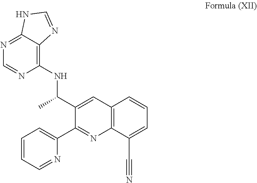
C1=C(C(NC2=C3C(=NC=N2)NC=N3)C)C(C2=CC=CC=N2)=NC2=C1C=CC=C2C#N
